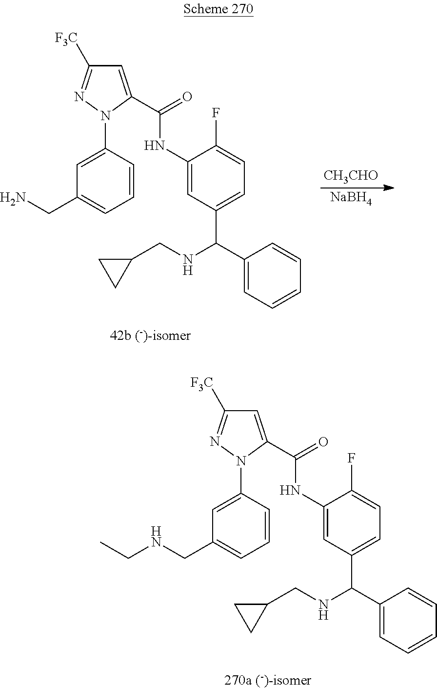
C1=CC(N2N=C([F3C])C=C2C(NC2=CC(C(C3=CC=CC=C3)NCC3CC3)=CC=C2F)=O)=CC(CNCC)=C1.[CH3CHO].[NaBH4].C1=CC(N2N=C([F3C])C=C2C(NC2=CC(C(C3=CC=CC=C3)NCC3CC3)=CC=C2F)=O)=CC(CN)=C1
